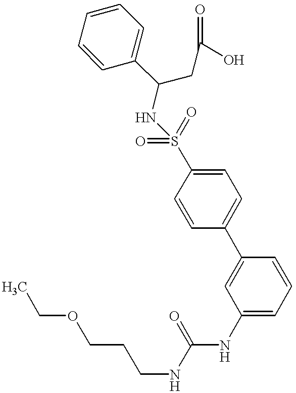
C1(C(CC(O)=O)NS(C2=CC=C(C3=CC(NC(NCCCOCC)=O)=CC=C3)C=C2)(=O)=O)=CC=CC=C1
